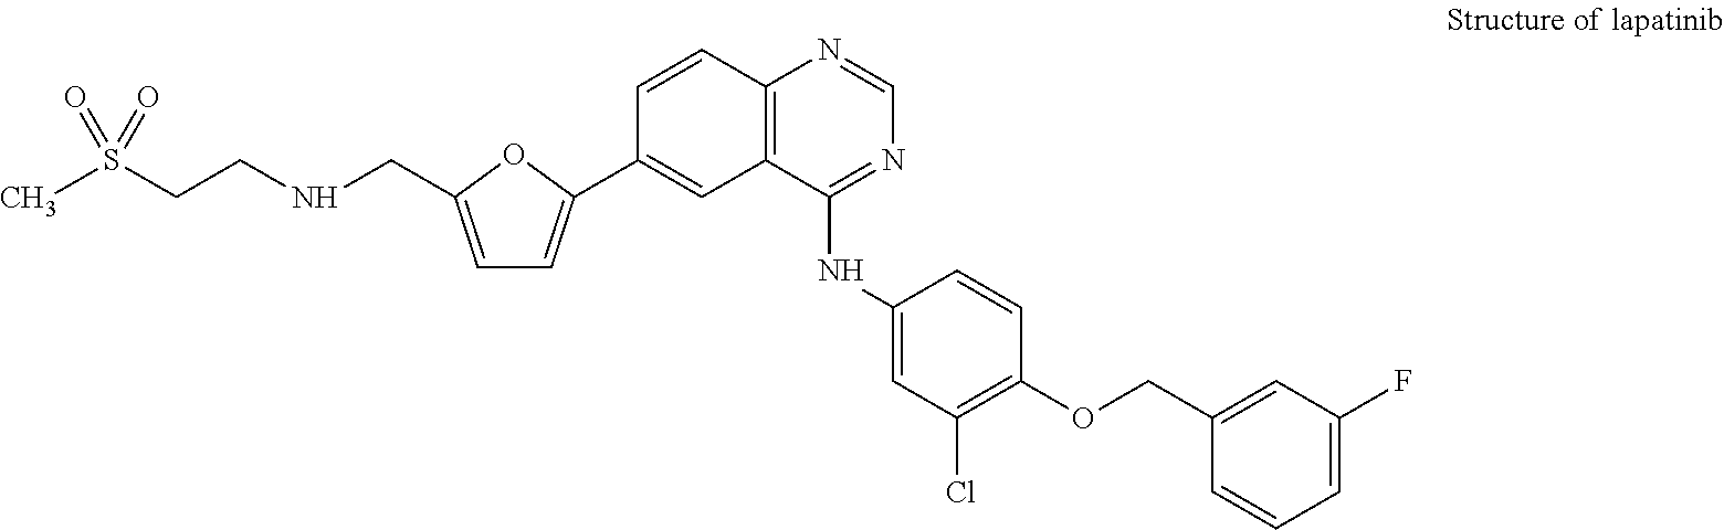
O1C(CNCCS(C)(=O)=O)=CC=C1C1=CC2=C(C=C1)N=CN=C2NC1=CC(Cl)=C(OCC2=CC(F)=CC=C2)C=C1
